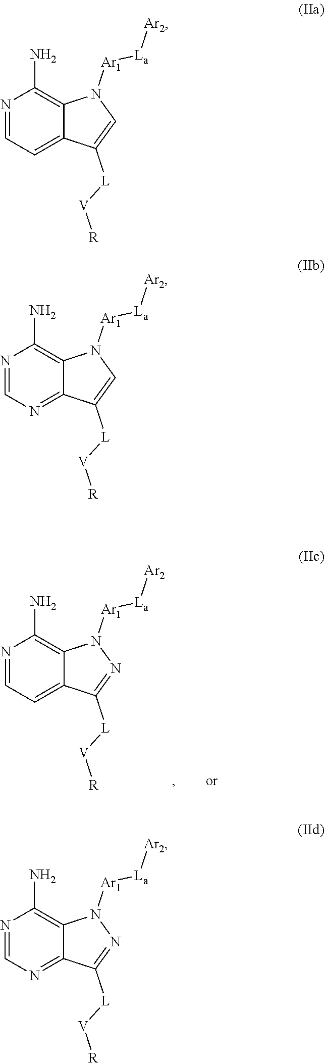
C1=NC(N)=C2C(=C1)C([L][V][R])=NN2[Ar1][La][Ar2].N1([Ar1][La][Ar2])C2=C(N)N=CC=C2C([L][V][R])=C1.C1=NC(N)=C2C(=N1)C([L][V][R])=CN2[Ar1][La][Ar2].C1=NC(N)=C2C(=N1)C([L][V][R])=NN2[Ar1][La][Ar2]
